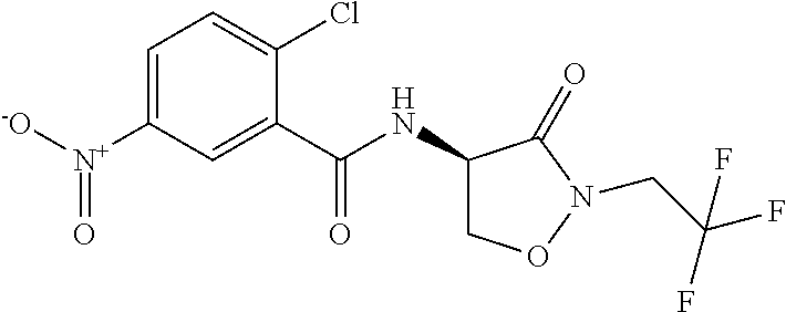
C1(NC(C2=CC([N+]([-O])=O)=CC=C2Cl)=O)CON(CC(F)(F)F)C1=O
